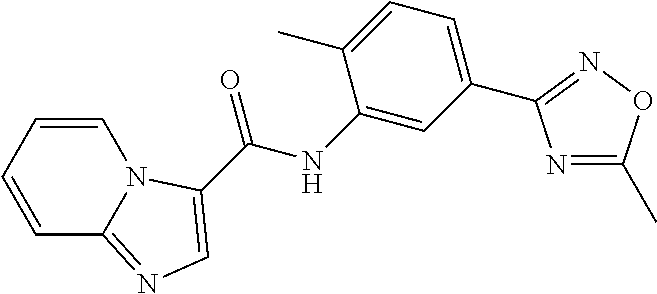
C(=O)(NC1=CC(C2=NOC(C)=N2)=CC=C1C)C1=CN=C2C=CC=CN21
